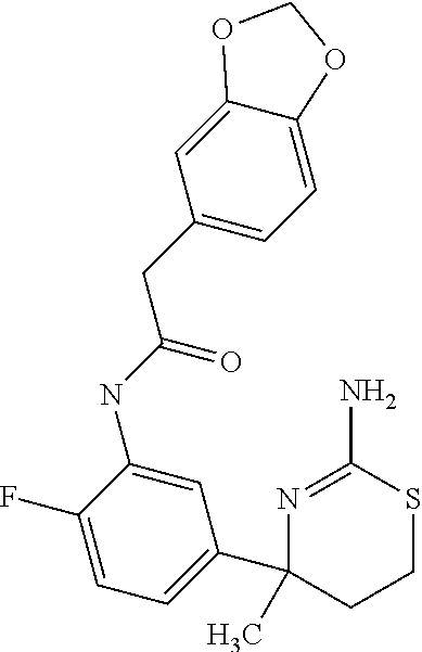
C(NC1=CC(C2(C)CCSC(N)=N2)=CC=C1F)(=O)CC1=CC=C2C(=C1)OCO2
